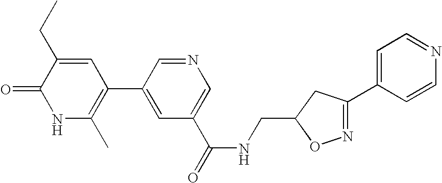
C1(=O)NC(C)=C(C2=CC(C(=O)NCC3ON=C(C4=CC=NC=C4)C3)=CN=C2)C=C1CC
